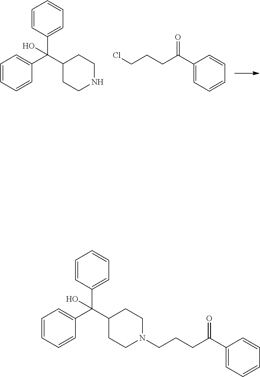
C1=CC(C(C2CCNCC2)(C2=CC=CC=C2)O)=CC=C1.ClCCCC(C1=CC=CC=C1)=O.C1=CC(C(C2CCN(CCCC(C3=CC=CC=C3)=O)CC2)(C2=CC=CC=C2)O)=CC=C1
